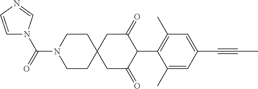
C1CN(C(=O)N2C=CN=C2)CCC12CC(=O)C(C1=C(C)C=C(C#CC)C=C1C)C(=O)C2
